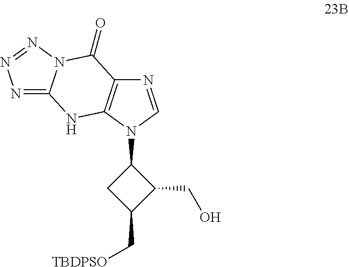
N1=C2N(N=N1)C(=O)C1=C(N2)N(C2CC(C[TBDPSO])C2CO)C=N1
